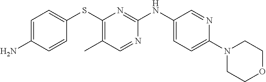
C1=C(N)C=CC(SC2=C(C)C=NC(NC3=CC=C(N4CCOCC4)N=C3)=N2)=C1
